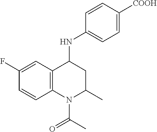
C1=C(F)C=CC2=C1C(NC1=CC=C([COOH])C=C1)CC(C)N2C(C)=O
